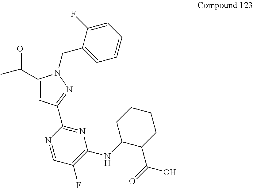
C(=O)(C1=CC(C2=NC(NC3C(C(=O)O)CCCC3)=C(F)C=N2)=NN1CC1=CC=CC=C1F)C
